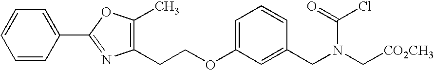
C1(CCOC2=CC=CC(CN(C[CO2CH3])C(=O)Cl)=C2)=C(C)OC(C2=CC=CC=C2)=N1
